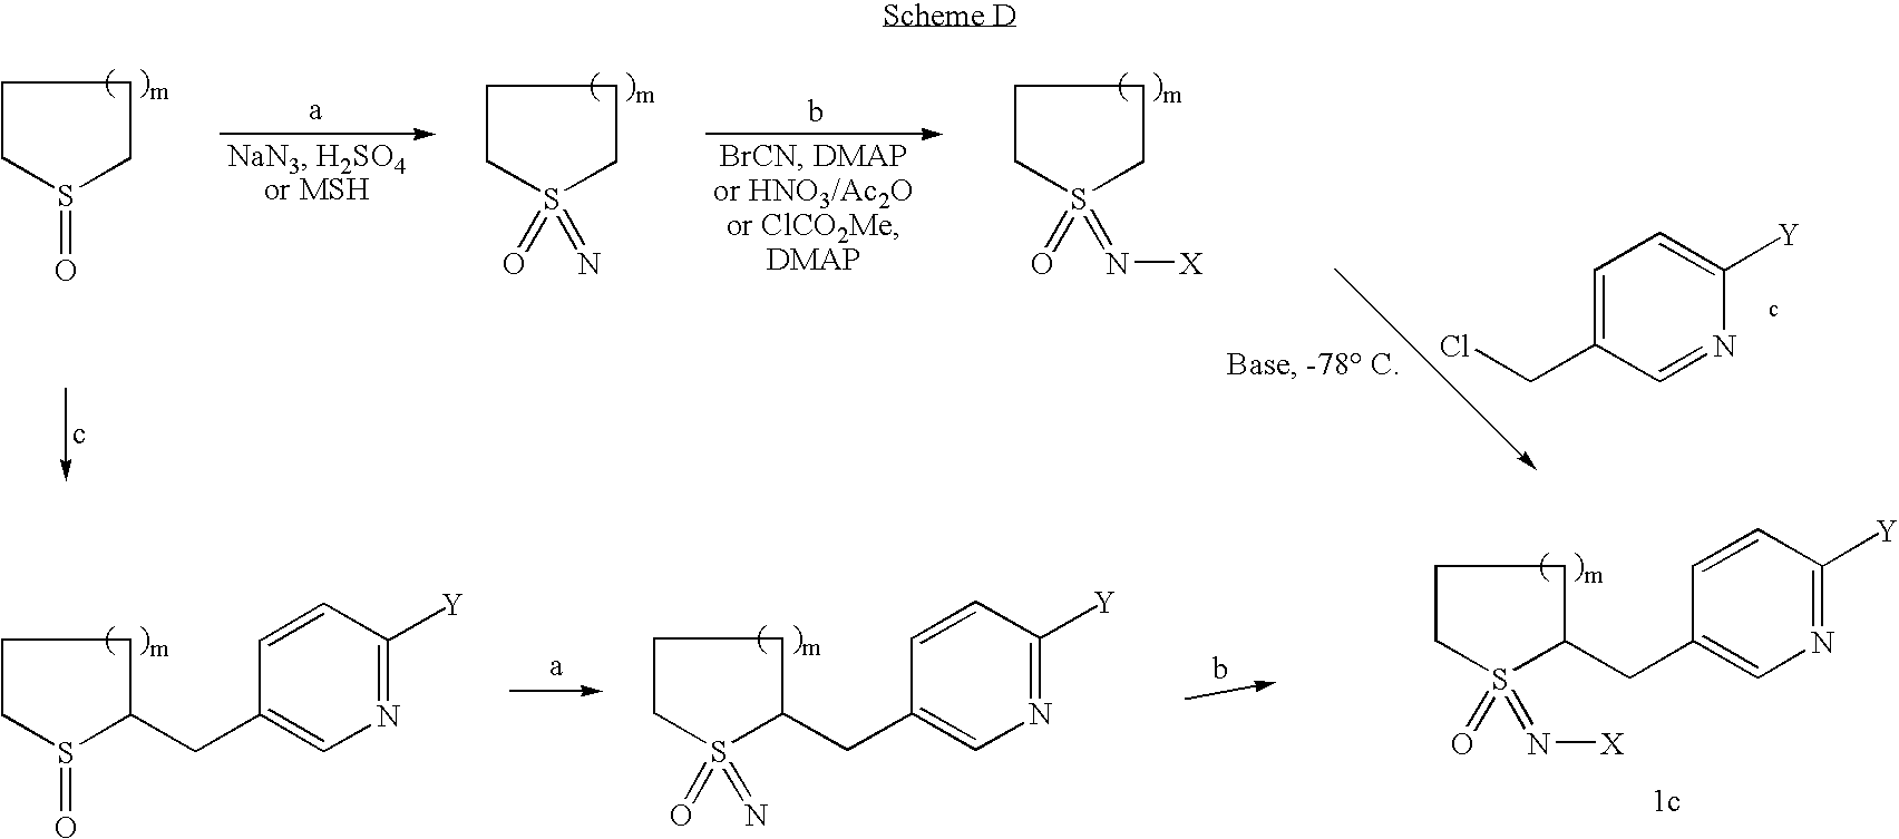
C1CS(=O)CC1.C1CS(=O)(=N)CC1.C1CS(=O)(=N[X])CC1.C1=C(CCl)C=NC([Y])=C1.C1CS(=O)C(CC2=CN=C([Y])C=C2)C1.C1CS(=O)(=N)C(CC2=CN=C([Y])C=C2)C1.C1CS(=O)(=N[X])C(CC2=CN=C([Y])C=C2)C1
